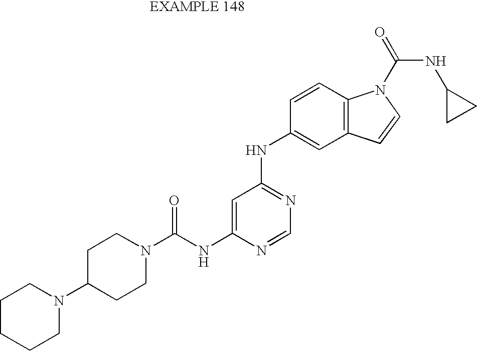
C1=C(NC(N2CCC(N3CCCCC3)CC2)=O)N=CN=C1NC1=CC2=C(C=C1)N(C(=O)NC1CC1)C=C2
